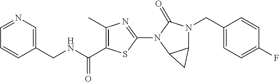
C1=NC=C(CNC(C2=C(C)N=C(N3C4C(N(CC5=CC=C(F)C=C5)C3=O)C4)S2)=O)C=C1
